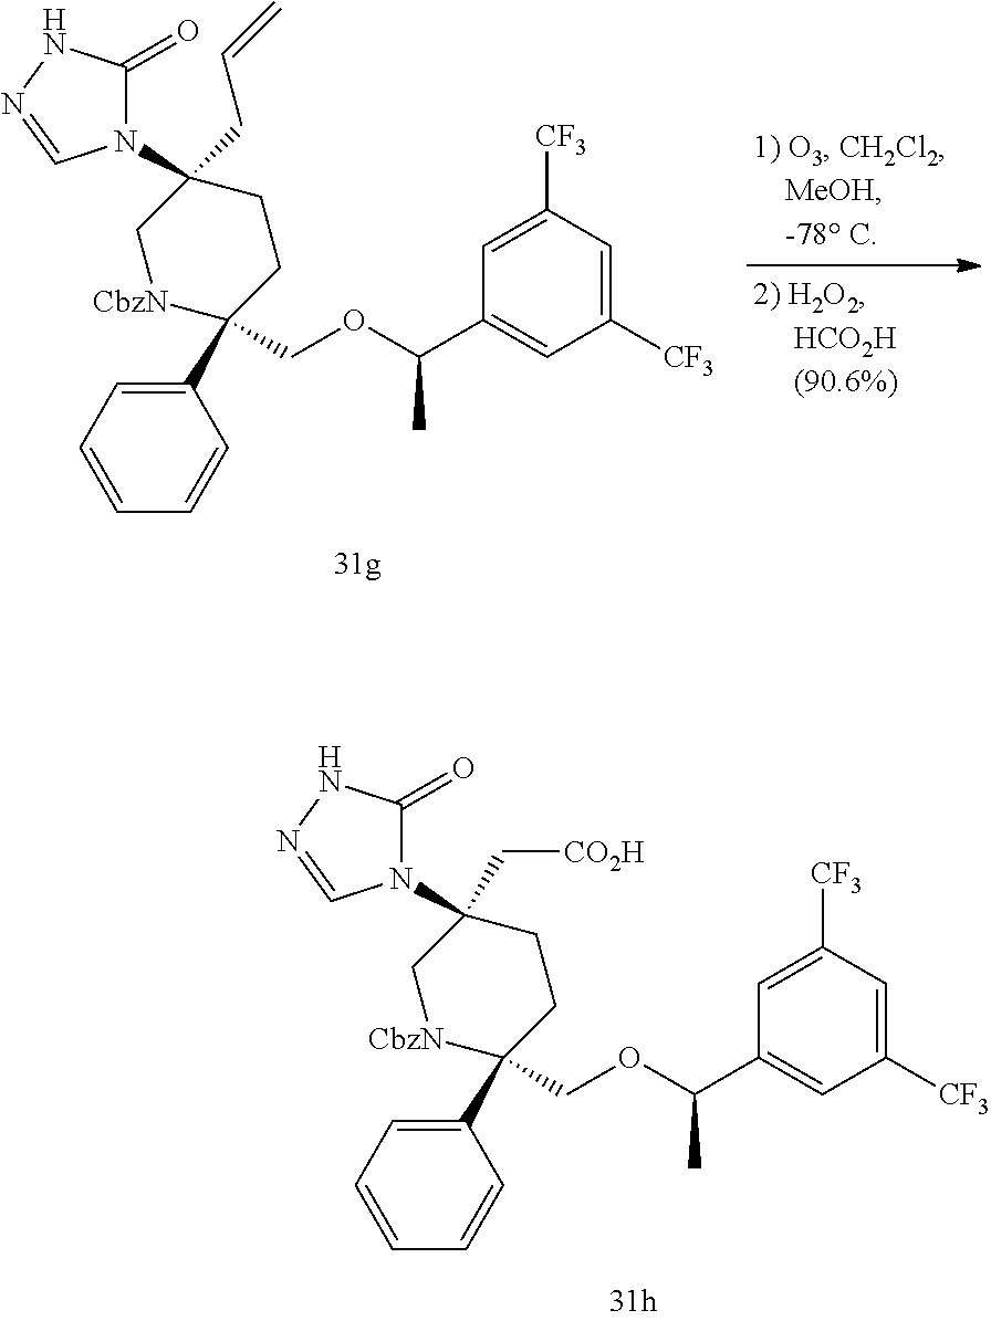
C1(C2(COC(C3=CC([CF3])=CC([CF3])=C3)C)[CbzN]CC(N3C(=O)NN=C3)(C[CO2H])CC2)=CC=CC=C1.C1(C2(COC(C3=CC([CF3])=CC([CF3])=C3)C)[CbzN]CC(N3C(=O)NN=C3)(CC=C)CC2)=CC=CC=C1
